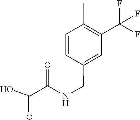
C1=CC(C)=C(C(F)(F)F)C=C1CNC(C(=O)O)=O
